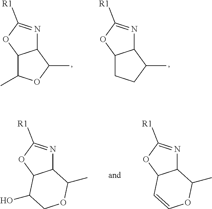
C12N=C([R1])OC1C(C)OC2C.C12N=C([R1])OC1CCC2C.C12N=C([R1])OC1C(O)COC2C.C12N=C([R1])OC1C=COC2C
